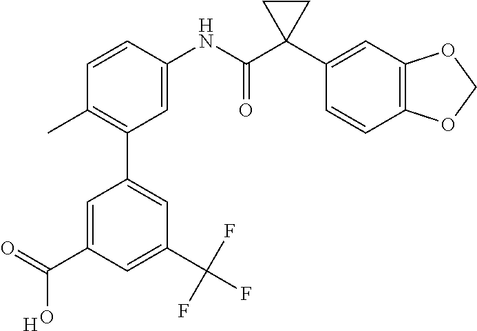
C1=C(NC(C2(C3=CC4=C(C=C3)OCO4)CC2)=O)C=CC(C)=C1C1=CC(C(F)(F)F)=CC(C(=O)O)=C1.[H]
